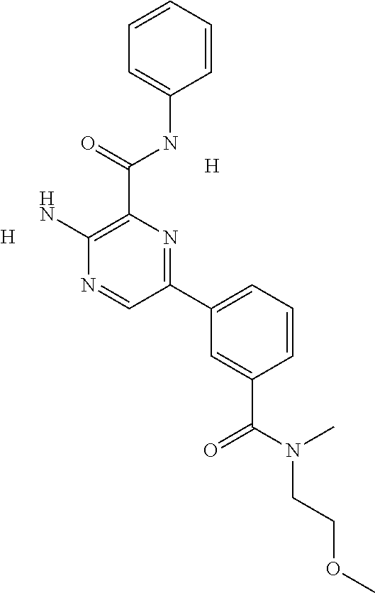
[H].[H].C1(C(NC2=CC=CC=C2)=O)=C(N)N=CC(C2=CC=CC(C(=O)N(CCOC)C)=C2)=N1
